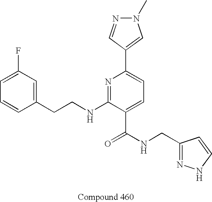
C1=CC(CCNC2=NC(C3=CN(C)N=C3)=CC=C2C(NCC2=NNC=C2)=O)=CC(F)=C1
